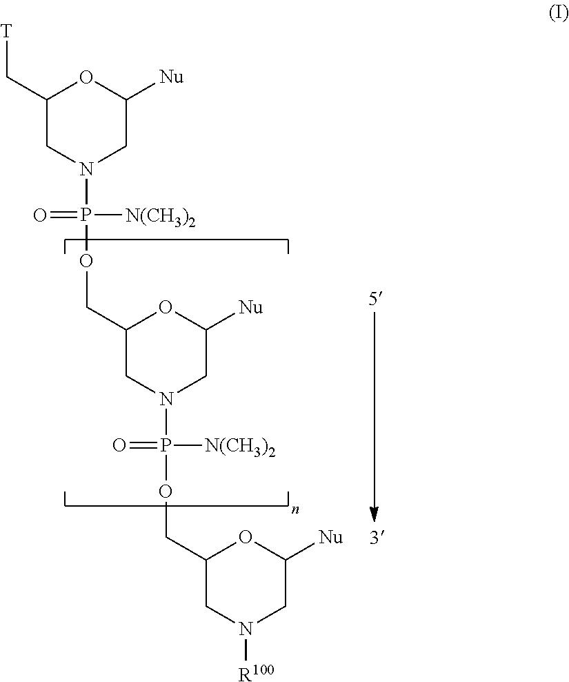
C1(C[T])CN(P(=O)([N(CH3)2])OCC2CN(P(=O)([N(CH3)2])OCC3CN([R100])CC([Nu])O3)CC([Nu])O2)CC([Nu])O1
